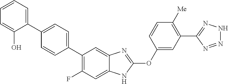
C1(C2=C(F)C=C3C(=C2)N=C(OC2=CC(C4=NNN=N4)=C([Me])C=C2)N3)=CC=C(C2=CC=CC=C2O)C=C1
